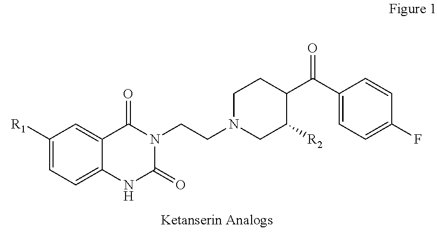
C12=CC([R1])=CC=C1NC(=O)N(CCN1CC([R2])C(C(C3=CC=C(F)C=C3)=O)CC1)C2=O
